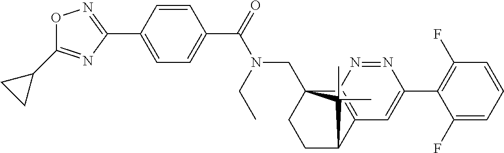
C1(C(=O)N(CC)CC23CCC(C4=C2N=NC(C2=C(F)C=CC=C2F)=C4)C3(C)C)=CC=C(C2=NOC(C3CC3)=N2)C=C1
